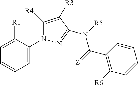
C1=C(N2C([R4])=C([R3])C(N(C(C3=C([R6])C=CC=C3)=[Z])[R5])=N2)C([R1])=CC=C1
